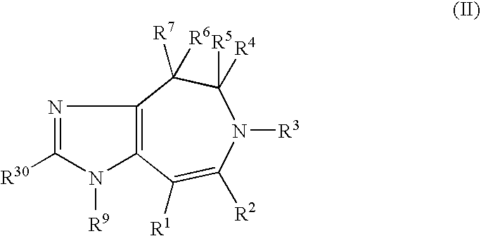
C1([R1])=C([R2])N([R3])C([R5])([R4])C([R7])([R6])C2=C1N([R9])C([R30])=N2
